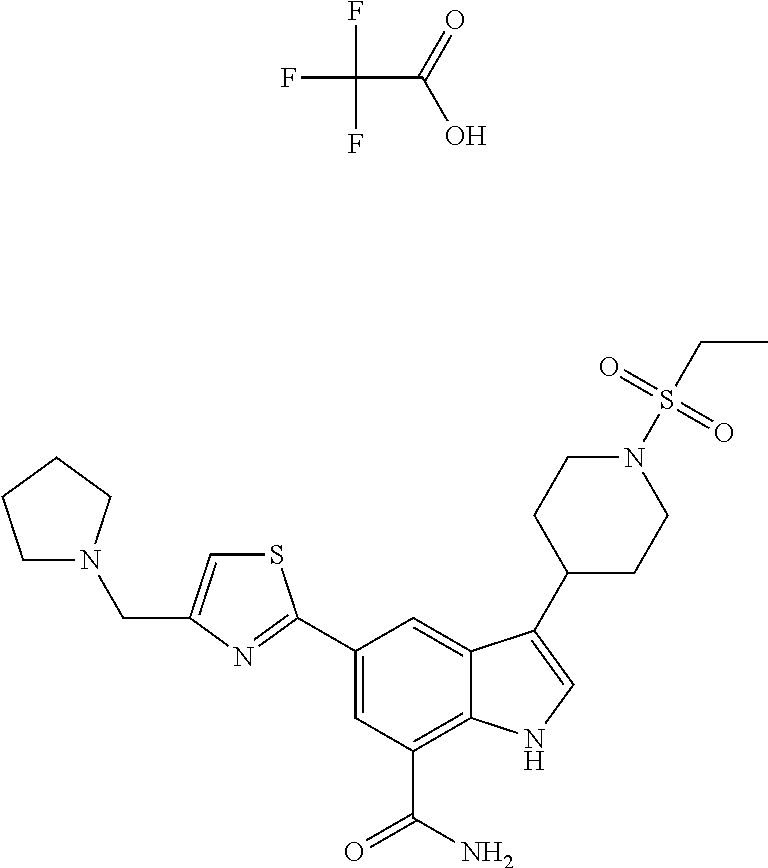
FC(F)(F)C(O)=O.S1C=C(CN2CCCC2)N=C1C1=CC(C(N)=O)=C2C(=C1)C(C1CCN(S(CC)(=O)=O)CC1)=CN2
